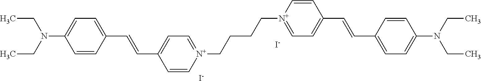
C1=CC(C=CC2=CC=[N+](CCCC[N+]3=CC=C(C=CC4=CC=C(N(CC)CC)C=C4)C=C3)C=C2)=CC=C1N(CC)CC.[I-].[I-]
